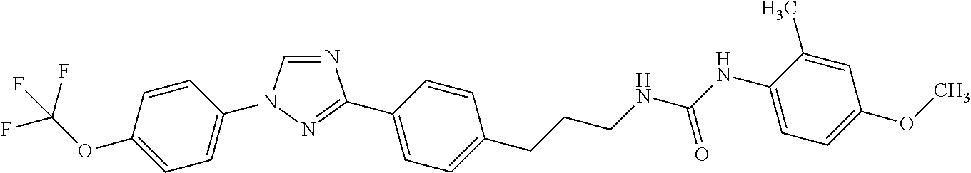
C1=CC(OC(F)(F)F)=CC=C1N1C=NC(C2=CC=C(CCCNC(NC3=CC=C(OC)C=C3C)=O)C=C2)=N1
